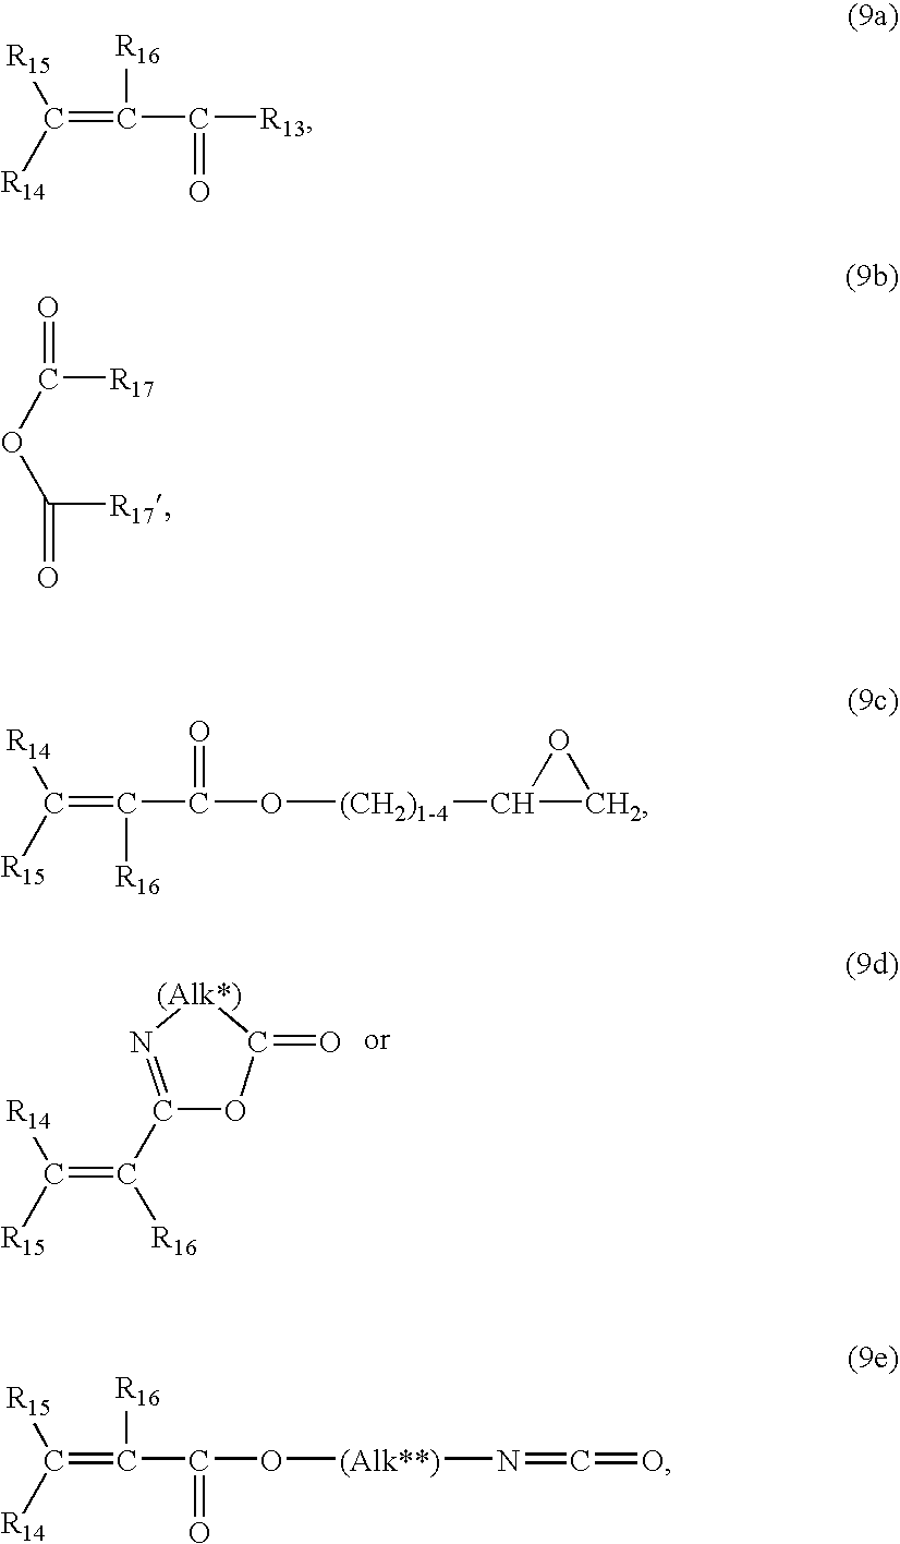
C(=C([R16])C1=N[(Alk*)]C(=O)O1)([R14])[R15].C(=C([R16])C([R13])=O)([R15])[R14].O(C([R17])=O)C([R17])=O.C(=C([R16])C(=O)O[(CH2)1-4]C1CO1)([R14])[R15].C(=C([R16])C(O[(Alk**)]N=C=O)=O)([R15])[R14]
